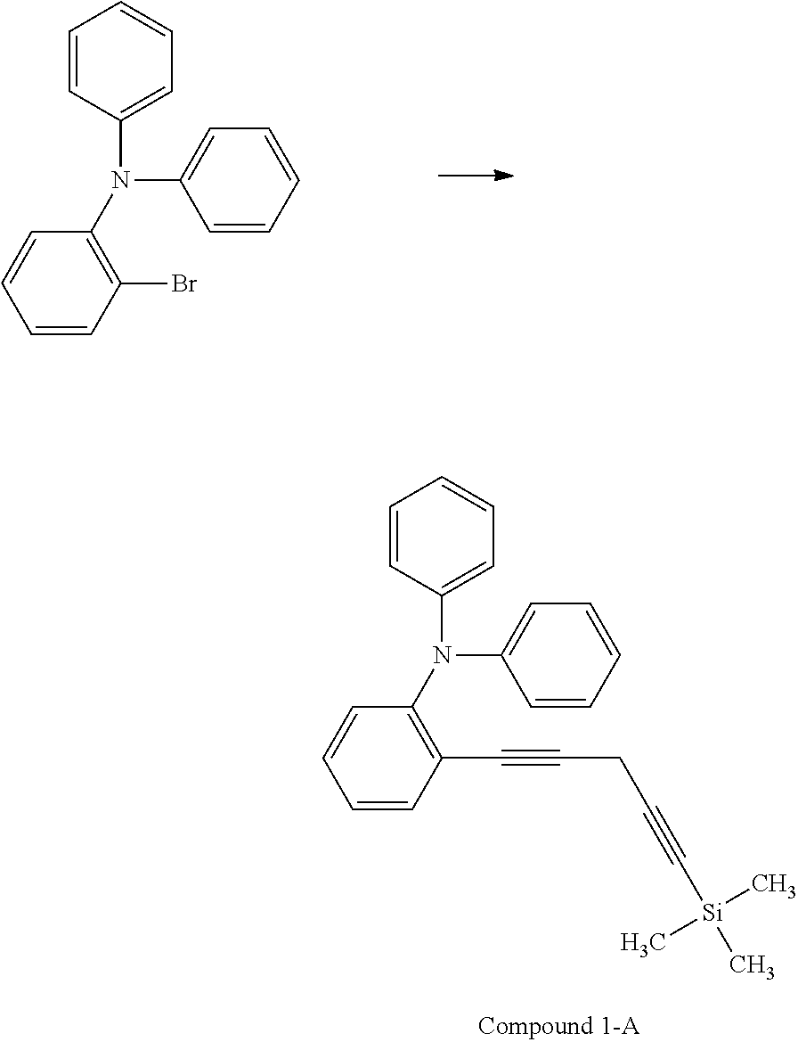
C1=CC(N(C2=CC=CC=C2)C2=C(Br)C=CC=C2)=CC=C1.C1=CC(N(C2=CC=CC=C2)C2=C(C#CCC#C[Si](C)(C)C)C=CC=C2)=CC=C1
